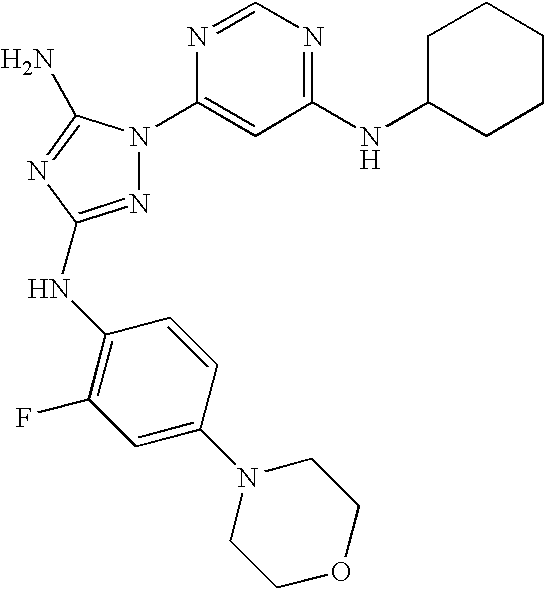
N1=C(NC2=C(F)C=C(N3CCOCC3)C=C2)N=C(N)N1C1=CC(NC2CCCCC2)=NC=N1
